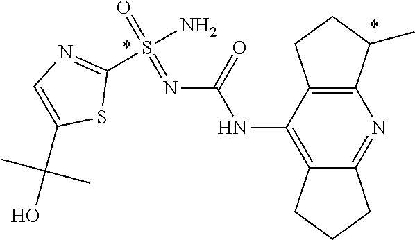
C1(NC(=O)N=S(=O)(N)C2=NC=C(C(O)(C)C)S2)=C2CCCC2=NC2=C1CCC2C
